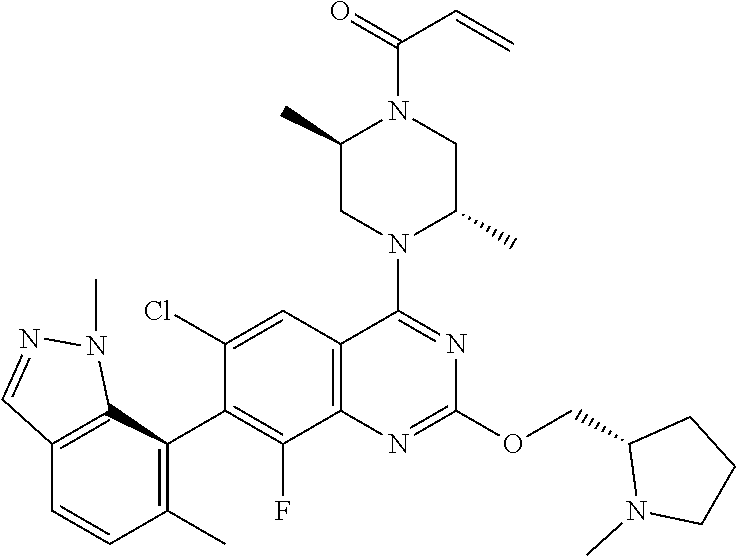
C12=C(C=C(Cl)C(C3=C(C)C=CC4=C3N(C)N=C4)=C1F)C(N1C(C)CN(C(=O)C=C)C(C)C1)=NC(OCC1N(C)CCC1)=N2
